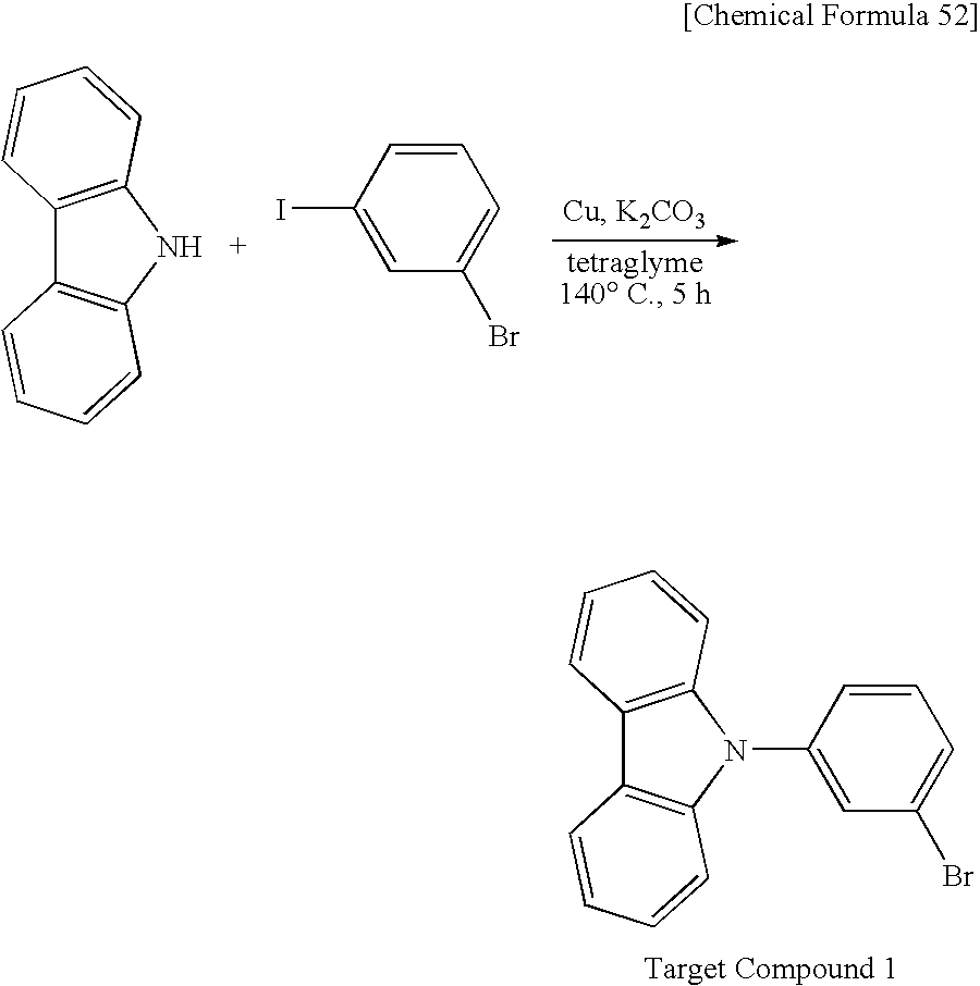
C12=C(NC3=C1C=CC=C3)C=CC=C2.C1=CC(I)=CC(Br)=C1.C12=C(N(C3=CC(Br)=CC=C3)C3=C1C=CC=C3)C=CC=C2
